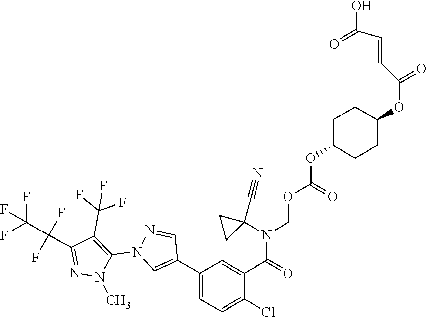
C1(C2=CN(C3=C(C(F)(F)F)C(C(F)(F)C(F)(F)F)=NN3C)N=C2)=CC=C(Cl)C(C(N(COC(OC2CCC(OC(C=CC(O)=O)=O)CC2)=O)C2(C#N)CC2)=O)=C1
